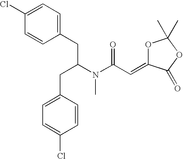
C1(CC(CC2=CC=C(Cl)C=C2)N(C)C(=O)C=C2OC(C)(C)OC2=O)=CC=C(Cl)C=C1
